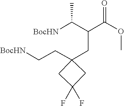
C1C(F)(F)CC1(CC[BocHN])CC(C(C)[BocHN])C(=O)OC
